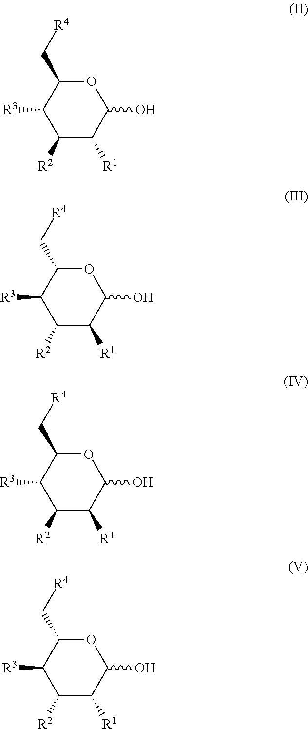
C1([R1])C(O)OC(C[R4])C([R3])C1[R2].C1([R1])C(O)OC(C[R4])C([R3])C1[R2].C1([R1])C(O)OC(C[R4])C([R3])C1[R2].C1([R1])C(O)OC(C[R4])C([R3])C1[R2]
